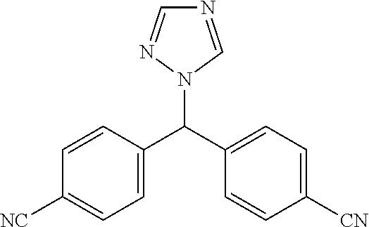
N1=CN(C(C2=CC=C([CN])C=C2)C2=CC=C([NC])C=C2)N=C1
